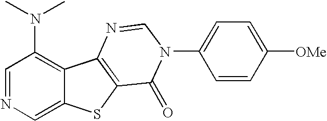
C12=CN=CC(N(C)C)=C1C1=C(S2)C(=O)N(C2=CC=C([OMe])C=C2)C=N1
